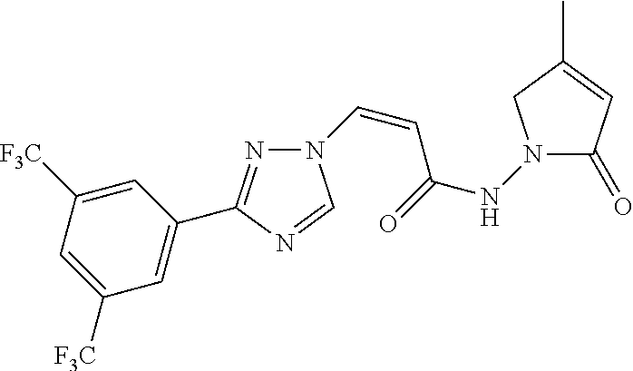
N1=C(C2=CC([F3C])=CC([F3C])=C2)N=CN1C=CC(=O)NN1C(=O)C=C(C)C1
